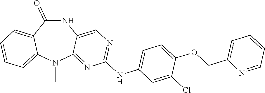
N1C(=O)C2=CC=CC=C2N(C)C2=NC(NC3=CC=C(OCC4=CC=CC=N4)C(Cl)=C3)=NC=C12
